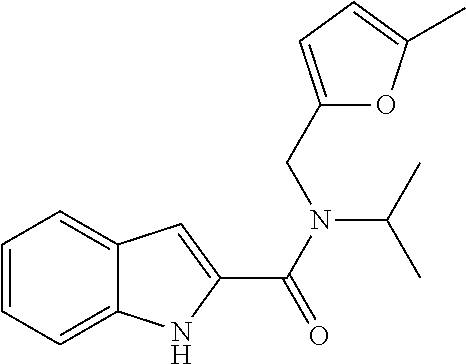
C1=CC=C2C(=C1)C=C(C(N(CC1=CC=C(C)O1)C(C)C)=O)N2
